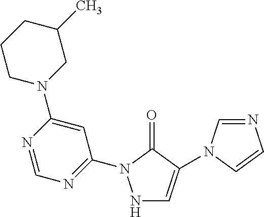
N1C=C(N2C=NC=C2)C(=O)N1C1=NC=NC(N2CC(C)CCC2)=C1
